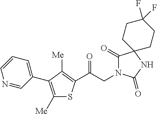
C(CN1C(=O)C2(NC1=O)CCC(F)(F)CC2)(=O)C1=C([Me])C(C2=CC=CN=C2)=C([Me])S1
